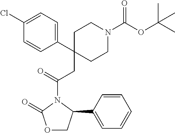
C1(CC(=O)N2C(=O)OCC2C2=CC=CC=C2)(C2=CC=C(Cl)C=C2)CCN(C(OC(C)(C)C)=O)CC1
